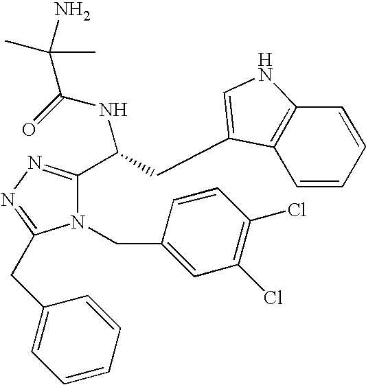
N1(CC2=CC(Cl)=C(Cl)C=C2)C(C(CC2=CNC3=C2C=CC=C3)NC(=O)C(C)(C)N)=NN=C1CC1=CC=CC=C1
